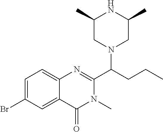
C1(C)CN(C(CCC)C2=NC3=CC=C(Br)C=C3C(=O)N2C)CC(C)N1
